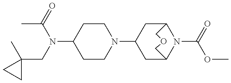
C1CN(C2CC3N(C(=O)OC)C(C2)COC3)CCC1N(CC1(C)CC1)C(C)=O
